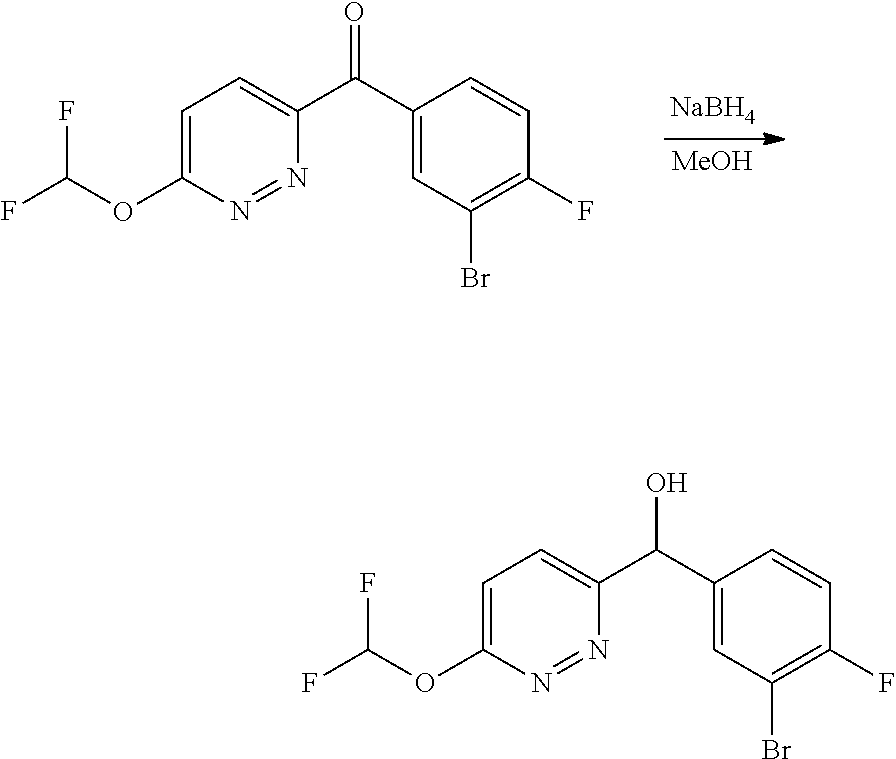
C1=C(OC(F)F)N=NC(C(C2=CC(Br)=C(F)C=C2)=O)=C1.[NaBH4].[MeOH].C1=C(OC(F)F)N=NC(C(C2=CC(Br)=C(F)C=C2)O)=C1
